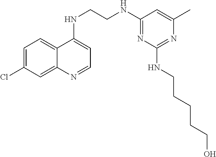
C1=C(Cl)C=C2C(=C1)C(NCCNC1=NC(NCCCCCO)=NC(C)=C1)=CC=N2
